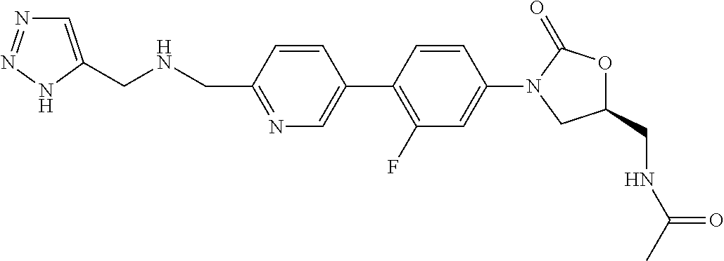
C(NCC1=NC=C(C2=C(F)C=C(N3CC(CNC(C)=O)OC3=O)C=C2)C=C1)C1=CN=NN1
